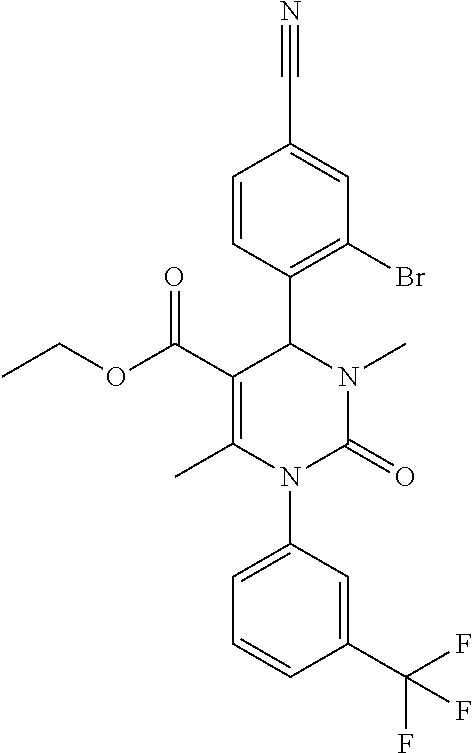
C1(C(OCC)=O)=C(C)N(C2=CC=CC(C(F)(F)F)=C2)C(=O)N(C)C1C1=C(Br)C=C(C#N)C=C1
